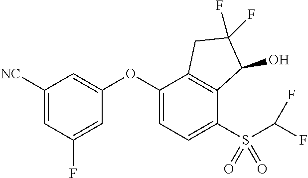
C1(OC2=CC=C(S(C(F)F)(=O)=O)C3=C2CC(F)(F)C3O)=CC([NC])=CC(F)=C1
